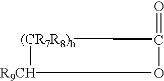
O=C1O[R9CH][(CR7R8)h]1
